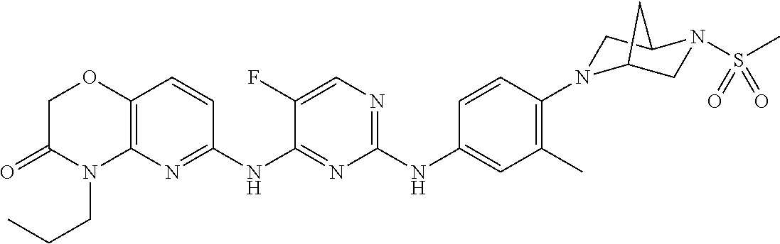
C1(NC2=CC(C)=C(N3CC4N(S(C)(=O)=O)CC3C4)C=C2)=NC=C(F)C(NC2=NC3=C(C=C2)OCC(=O)N3CCC)=N1
